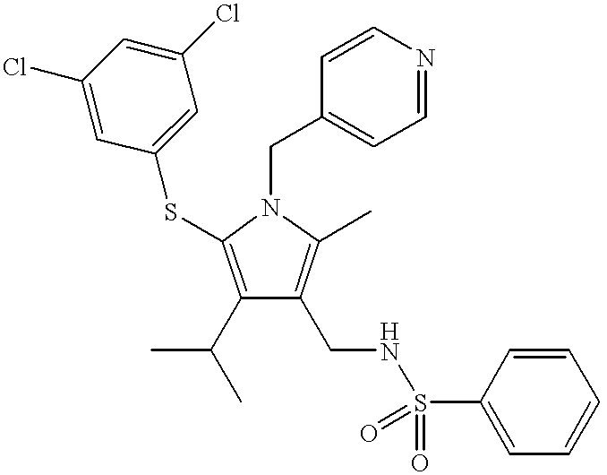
C1(C(C)C)=C(SC2=CC(Cl)=CC(Cl)=C2)N(CC2=CC=NC=C2)C(C)=C1CNS(C1=CC=CC=C1)(=O)=O
